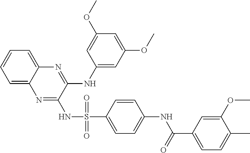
C1=CC=C2C(=C1)N=C(NC1=CC(OC)=CC(OC)=C1)C(NS(=O)(C1=CC=C(NC(C3=CC=C(C)C(OC)=C3)=O)C=C1)=O)=N2
